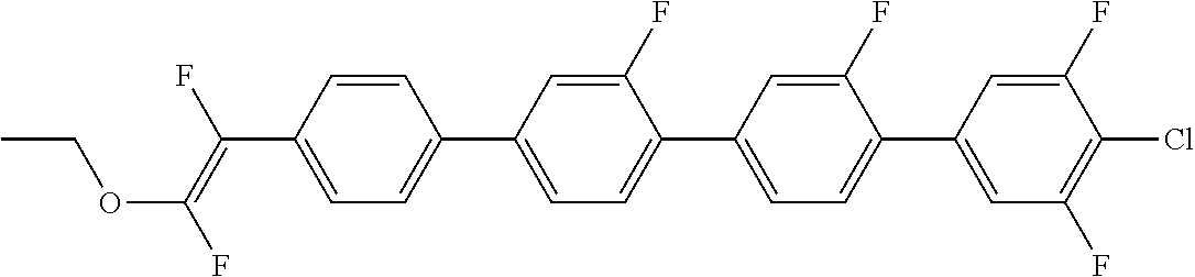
C(C1=CC=C(C2=CC=C(C3=CC=C(C4=CC(F)=C(Cl)C(F)=C4)C(F)=C3)C(F)=C2)C=C1)(=C(F)OCC)F
